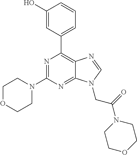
N1=C(N2CCOCC2)N=C2C(=C1C1=CC=CC(O)=C1)N=CN2CC(N1CCOCC1)=O
